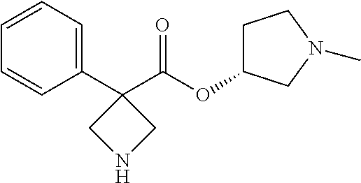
C1(C2=CC=CC=C2)(C(OC2CCN(C)C2)=O)CNC1
